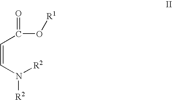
C(=CN([R2])[R2])C(=O)O[R1]
